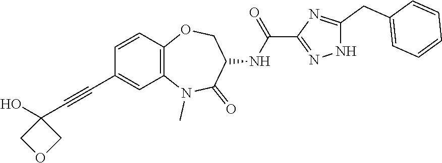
N1(C)C2=C(C=CC(C#CC3(O)COC3)=C2)OCC(NC(C2=NNC(CC3=CC=CC=C3)=N2)=O)C1=O
